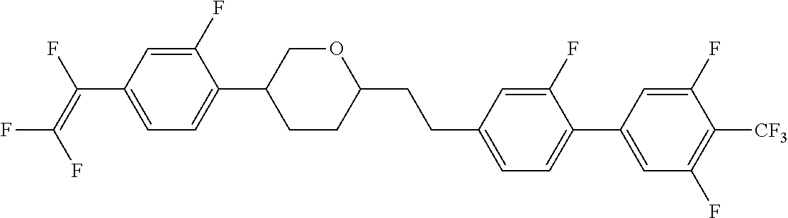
C(C1=CC=C(C2=CC(F)=C([CF3])C(F)=C2)C(F)=C1)CC1CCC(C2=CC=C(C(=C(F)F)F)C=C2F)CO1
